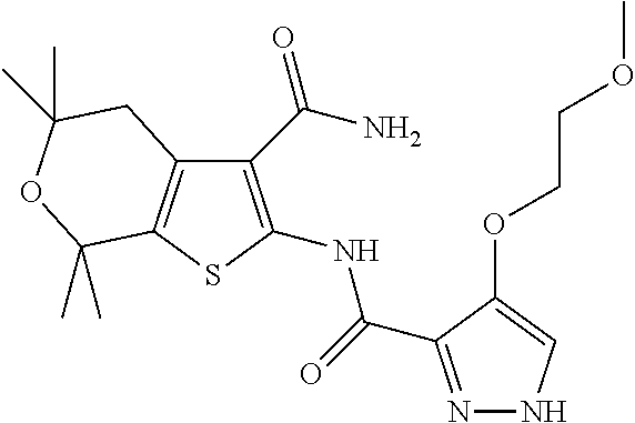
C12=C(SC(NC(=O)C3=NNC=C3OCCOC)=C1C(N)=O)C(C)(C)OC(C)(C)C2
